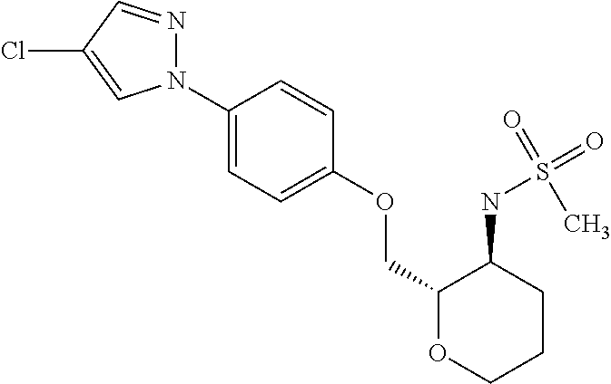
C1(N2N=CC(Cl)=C2)=CC=C(OCC2OCCCC2NS(=O)(C)=O)C=C1
